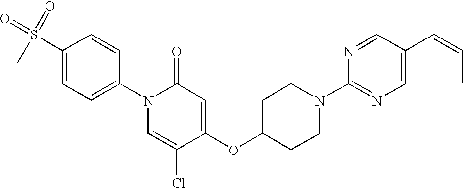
C1(S(=O)(=O)C)=CC=C(N2C=C(Cl)C(OC3CCN(C4=NC=C(C=CC)C=N4)CC3)=CC2=O)C=C1
